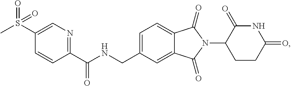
C1=C(CNC(C2=NC=C(S(=O)(C)=O)C=C2)=O)C=C2C(=C1)C(=O)N(C1CCC(=O)NC1=O)C2=O
